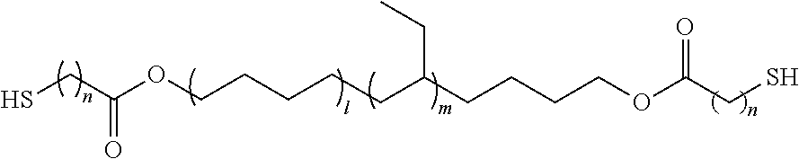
C(=O)(CS)OCCCCCC(CCCCOC(CS)=O)CC
